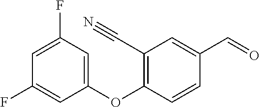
C1(C#N)=C(OC2=CC(F)=CC(F)=C2)C=CC(C=O)=C1
